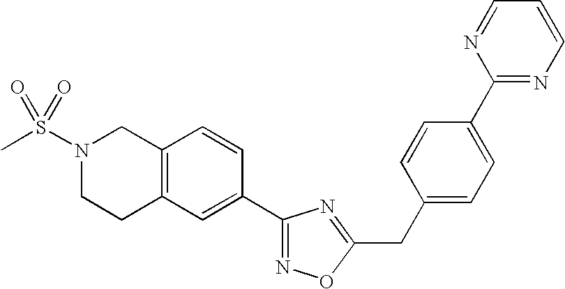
C12=C(CCN(S(C)(=O)=O)C1)C=C(C1=NOC(CC3=CC=C(C4=NC=CC=N4)C=C3)=N1)C=C2
